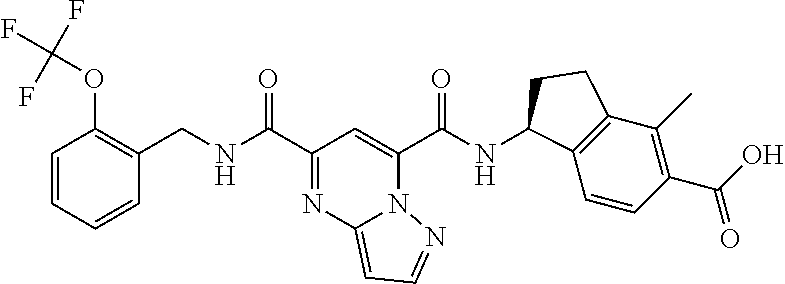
C(NC(C1=NC2=CC=NN2C(C(NC2C3=C(C(C)=C(C(O)=O)C=C3)CC2)=O)=C1)=O)C1=C(OC(F)(F)F)C=CC=C1
